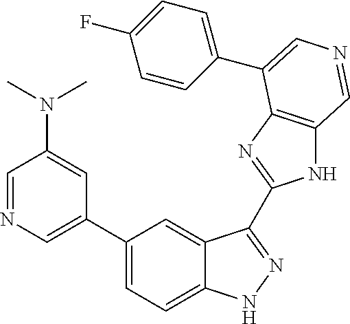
C1(C2=CN=CC(N(C)C)=C2)=CC=C2C(=C1)C(C1=NC3=C(N1)C=NC=C3C1=CC=C(F)C=C1)=NN2
